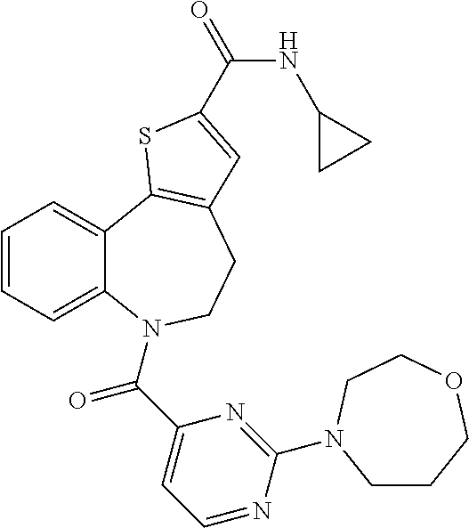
C1CCOCCN1C1=NC(C(=O)N2C3=CC=CC=C3C3=C(CC2)C=C(C(=O)NC2CC2)S3)=CC=N1
